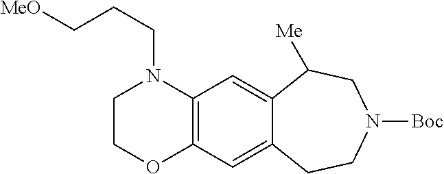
C12=C(C=C3C(=C1)C([Me])CN([Boc])CC3)OCCN2CCC[MeO]
